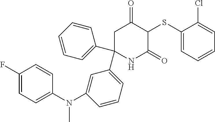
C1(SC2C(=O)CC(C3=CC=CC(N(C)C4=CC=C(F)C=C4)=C3)(C3=CC=CC=C3)NC2=O)=CC=CC=C1Cl
